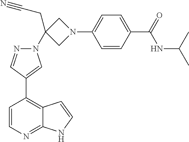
C1=C(C(=O)NC(C)C)C=CC(N2CC(N3N=CC(C4=C5C(=NC=C4)NC=C5)=C3)(CC#N)C2)=C1
